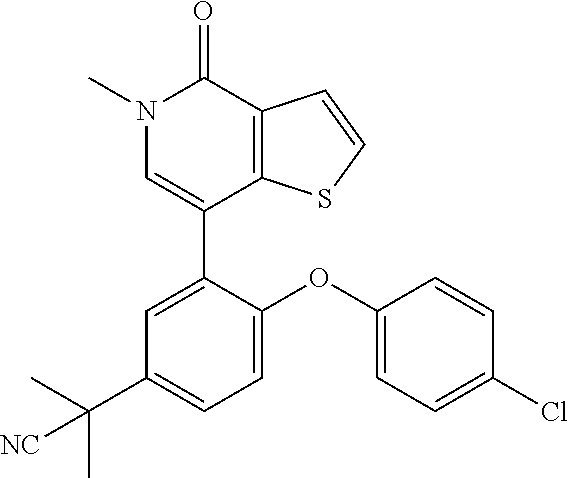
C1=CSC2=C1C(=O)N(C)C=C2C1=CC(C(C)(C)[NC])=CC=C1OC1=CC=C(Cl)C=C1
